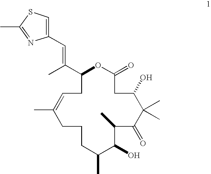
C1(C(C)=CC2=CSC(C)=N2)OC(=O)CC(O)C(C)(C)C(=O)C(C)C(O)C(C)CCCC(C)=CC1
